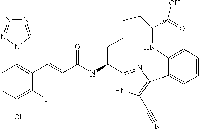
C(NC1C2=NC(=C(C#N)N2)C2=CC=CC=C2NC(C(=O)O)CCCC1)(=O)C=CC1=C(N2C=NN=N2)C=CC(Cl)=C1F
